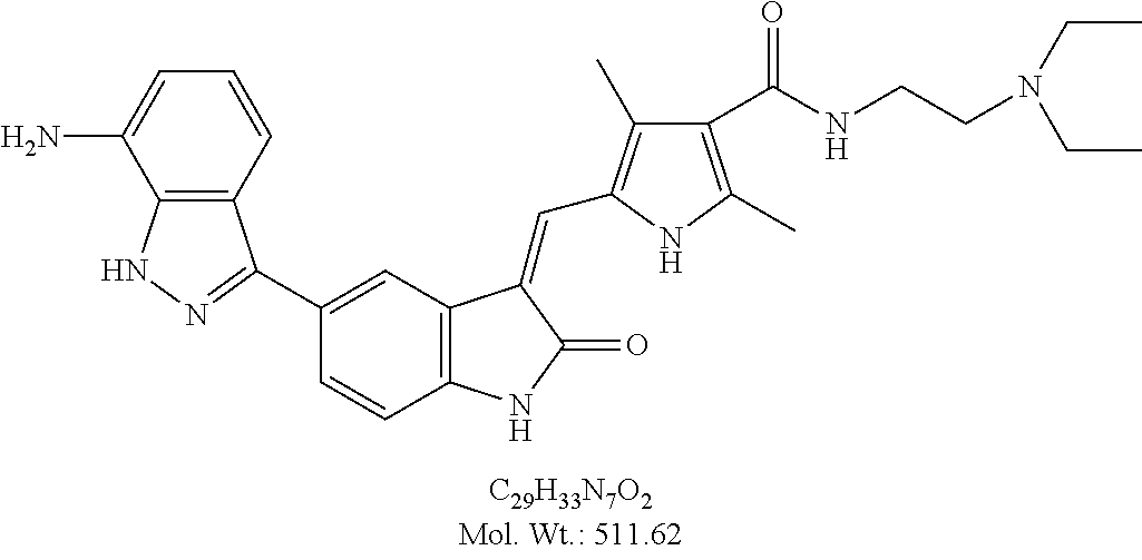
C1(C2=NNC3=C2C=CC=C3N)=CC2=C(C=C1)NC(=O)C2=CC1=C(C)C(C(NCCN(CC)CC)=O)=C(C)N1
